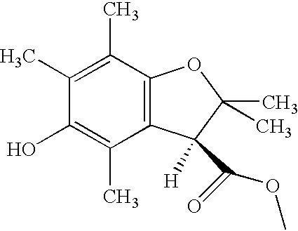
C1(C)=C(C)C(O)=C(C)C2=C1OC(C)(C)C2([H])C(=O)OC
